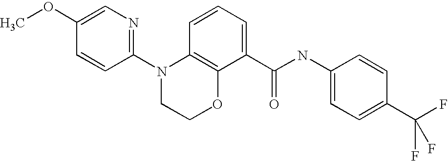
C1(N2CCOC3=C2C=CC=C3C(NC2=CC=C(C(F)(F)F)C=C2)=O)=NC=C(OC)C=C1
